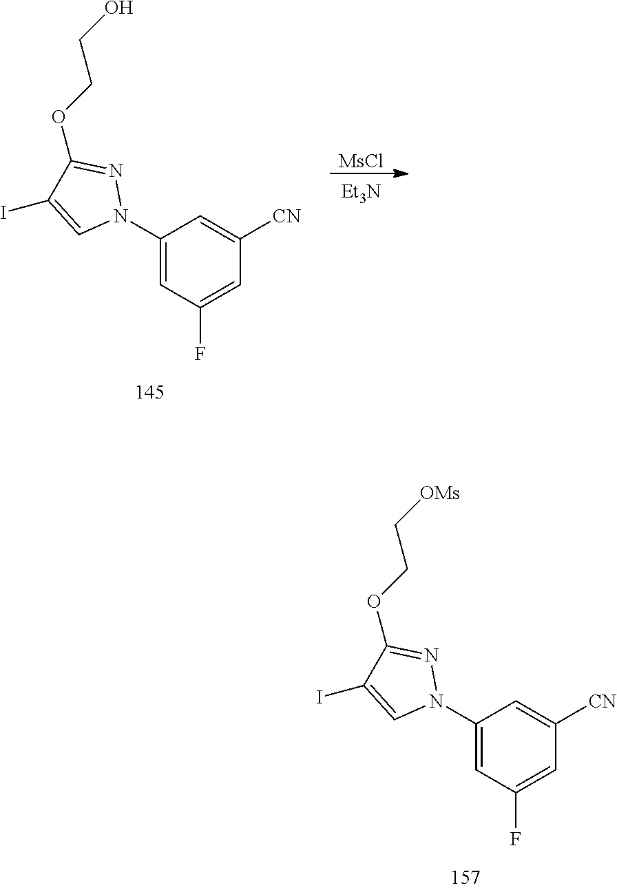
[MsCl].[Et3N].C1(N2N=C(OCCO)C(I)=C2)=CC(F)=CC([CN])=C1.C1(N2N=C(OCC[OMs])C(I)=C2)=CC(F)=CC([CN])=C1
